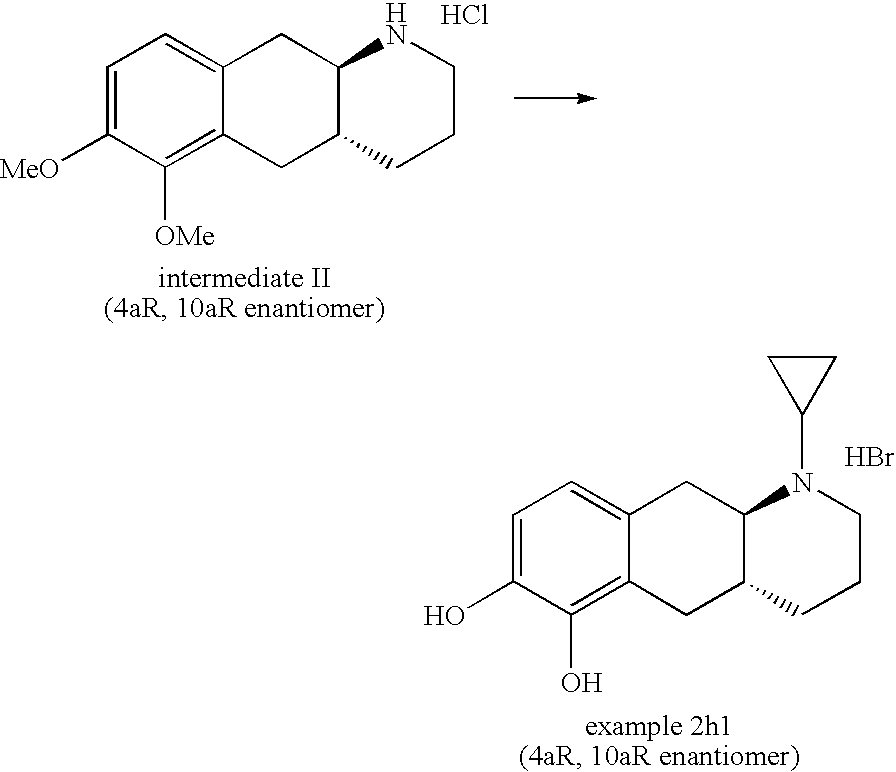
C1=C([MeO])C([OMe])=C2C(=C1)CC1C(C2)CCCN1.Cl.C1=C(O)C(O)=C2C(=C1)CC1C(C2)CCCN1C1CC1.Br
